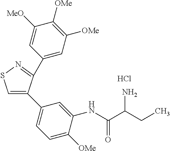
Cl.C1(C2=NSC=C2C2=CC=C([OMe])C(NC(C(CC)N)=O)=C2)=CC([OMe])=C([OMe])C([MeO])=C1
